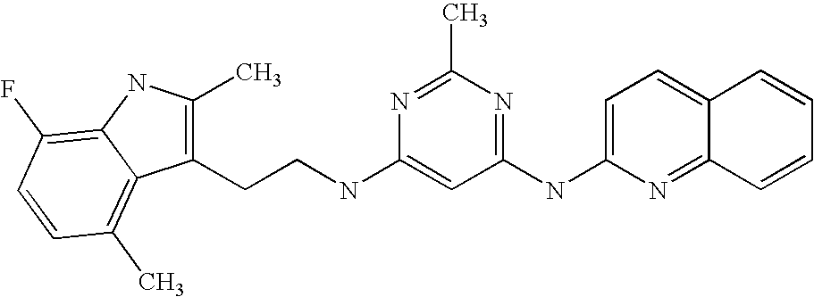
C1(NC2=NC(C)=NC(NCCC3=C(C)NC4=C(F)C=CC(C)=C34)=C2)=CC=C2C(=N1)C=CC=C2
